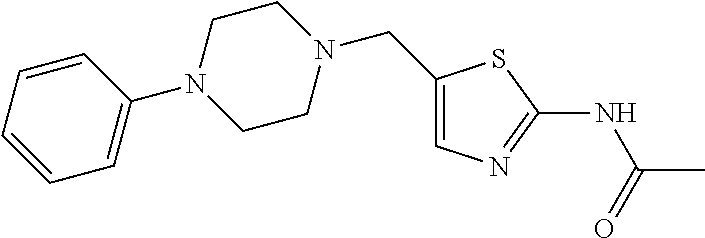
C1(CN2CCN(C3=CC=CC=C3)CC2)=CN=C(NC(C)=O)S1
